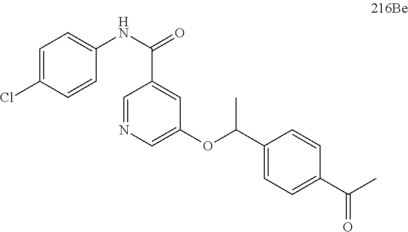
C1=C(Cl)C=CC(NC(=O)C2=CC(OC(C3=CC=C(C(C)=O)C=C3)C)=CN=C2)=C1
